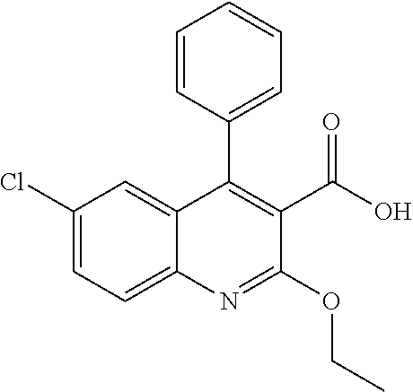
C12=CC=C(Cl)C=C1C(C1=CC=CC=C1)=C(C(O)=O)C(OCC)=N2
